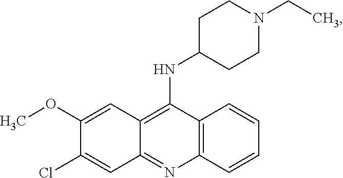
C12=C(N=C3C(=C1NC1CCN(CC)CC1)C=C(OC)C(Cl)=C3)C=CC=C2
